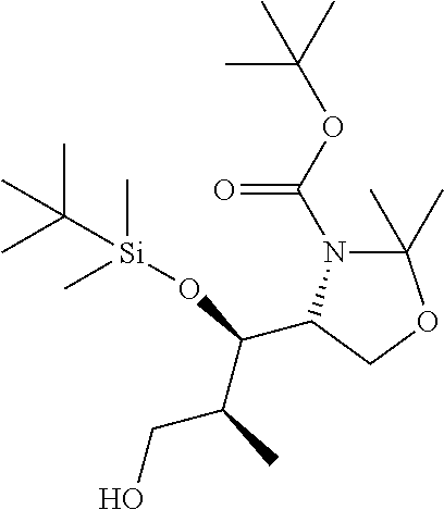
C1(C)(C)N(C(OC(C)(C)C)=O)C(C(O[Si](C)(C)C(C)(C)C)C(C)CO)CO1
